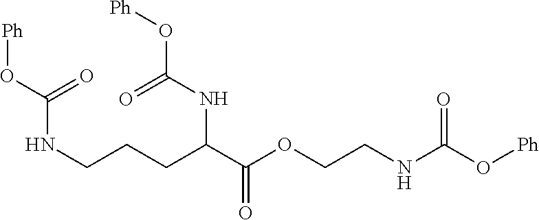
C(COC(C(CCCNC(O[Ph])=O)NC(O[Ph])=O)=O)NC(=O)O[Ph]
